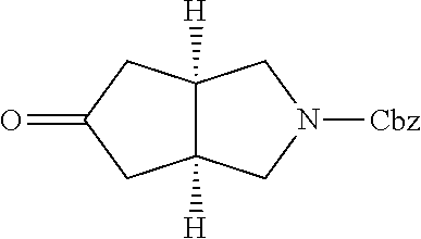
C12([H])C([H])(CN([Cbz])C1)CC(=O)C2
